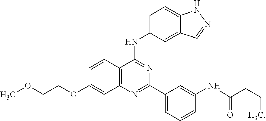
C12=C(N=C(C3=CC=CC(NC(=O)CCC)=C3)N=C1NC1=CC=C3C(=C1)C=NN3)C=C(OCCOC)C=C2
